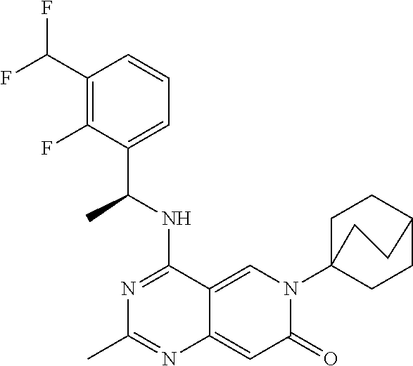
C12=CN(C34CCC(CC3)CC4)C(=O)C=C1N=C(C)N=C2NC(C1=CC=CC(C(F)F)=C1F)C
